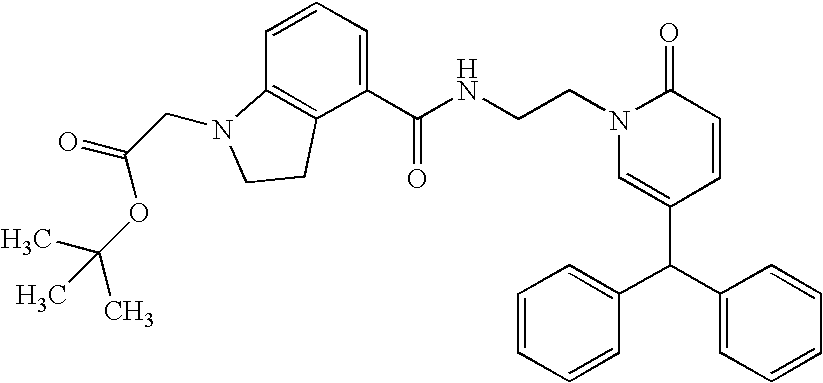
C(CN1C=C(C(C2=CC=CC=C2)C2=CC=CC=C2)C=CC1=O)NC(C1=CC=CC2=C1CCN2CC(=O)OC(C)(C)C)=O
